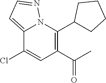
C1(C(C)=O)=C(C2CCCC2)N2C(=CC=N2)C(Cl)=C1
